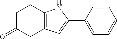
C1C(=O)CC2=C(C1)NC(C1=CC=CC=C1)=C2
